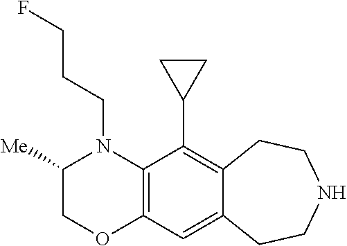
N1(CCCF)C([Me])COC2=C1C(C1CC1)=C1C(=C2)CCNCC1
